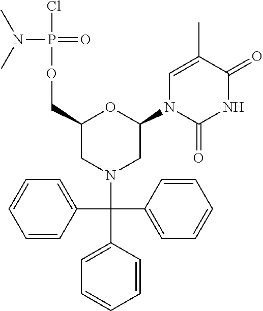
C1(C(C2=CC=CC=C2)(N2CC(COP(Cl)(N(C)C)=O)OC(N3C(=O)NC(=O)C(C)=C3)C2)C2=CC=CC=C2)=CC=CC=C1
